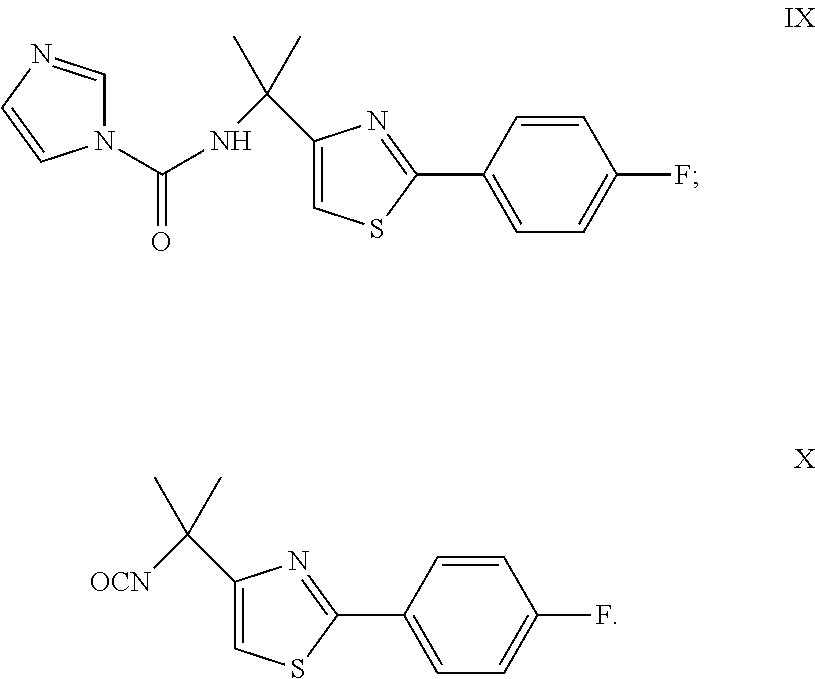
C1(C(C)(C)[OCN])=CSC(C2=CC=C(F)C=C2)=N1.C1(C(C)(C)NC(=O)N2C=NC=C2)=CSC(C2=CC=C(F)C=C2)=N1
